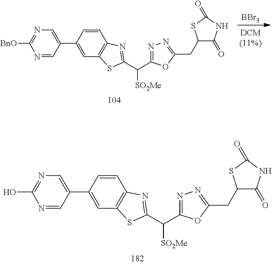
[BBr3].N1=CC(C2=CC3=C(C=C2)N=C(C(C2=NN=C(CC4C(=O)NC(=O)S4)O2)[SO2Me])S3)=CN=C1[BnO].N1=CC(C2=CC3=C(C=C2)N=C(C(C2=NN=C(CC4C(=O)NC(=O)S4)O2)[SO2Me])S3)=CN=C1O
